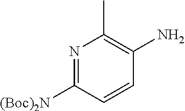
N1=C([(Boc)2N])C=CC(N)=C1C
